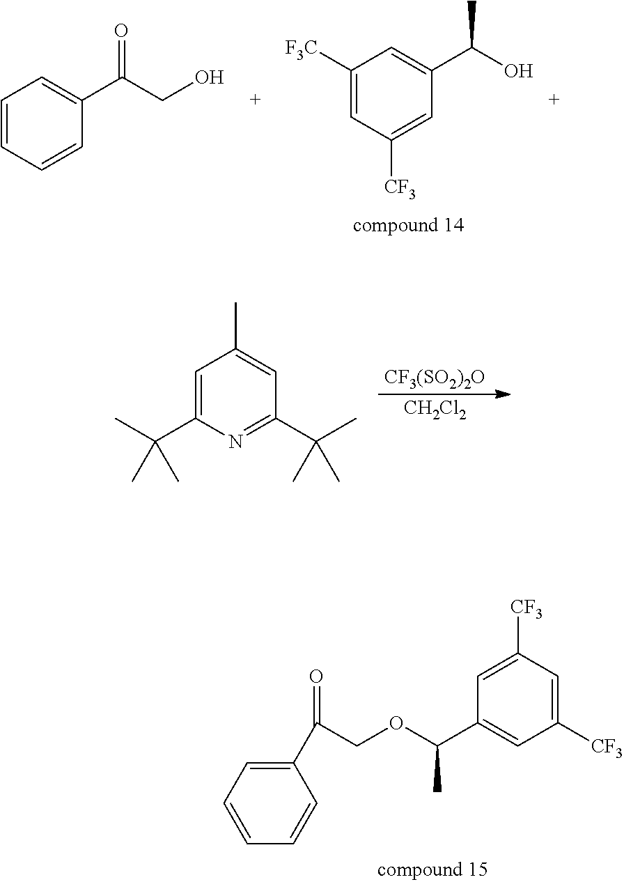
C1=CC=CC(C(CO)=O)=C1.C1([F3C])=CC([CF3])=CC(C(O)C)=C1.C1=C(C(C)(C)C)N=C(C(C)(C)C)C=C1C.[CF3(SO2)2O].[CH2Cl2].C1(C(=O)COC(C2=CC([CF3])=CC([CF3])=C2)C)=CC=CC=C1
